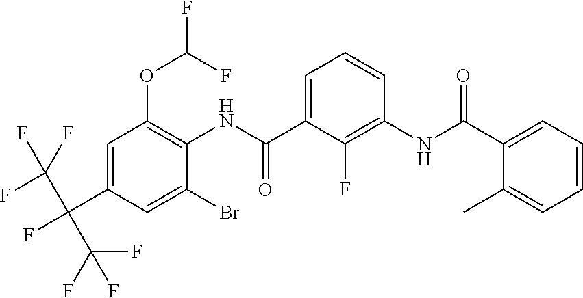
C1=C(C(F)(C(F)(F)F)C(F)(F)F)C=C(Br)C(NC(C2=CC=CC(NC(C3=CC=CC=C3C)=O)=C2F)=O)=C1OC(F)F
